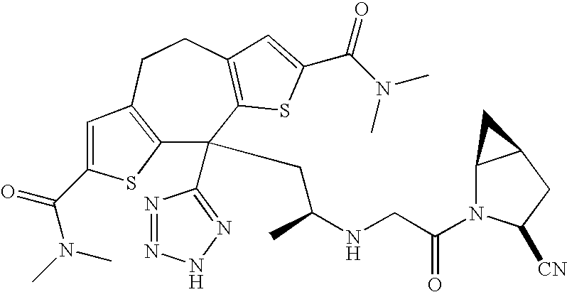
C12=C(CCC3=C(C1(C1=NNN=N1)CC(NCC(=O)N1C4C(CC1[CN])C4)C)SC(C(N(C)C)=O)=C3)C=C(C(=O)N(C)C)S2
